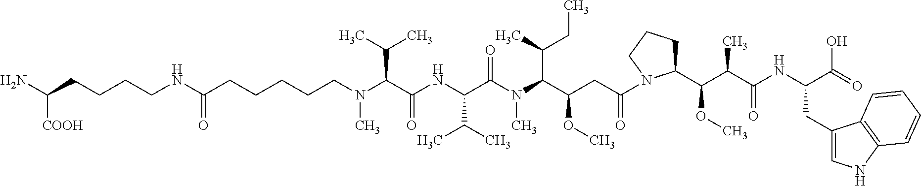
N(C(CCCCCN(C(C(NC(C(N(C(C(CC(=O)N1C(C(C(C(NC(C(=O)O)CC2=CNC3=C2C=CC=C3)=O)C)OC)CCC1)OC)C(C)CC)C)=O)C(C)C)=O)C(C)C)C)=O)CCCCC(N)[COOH]
